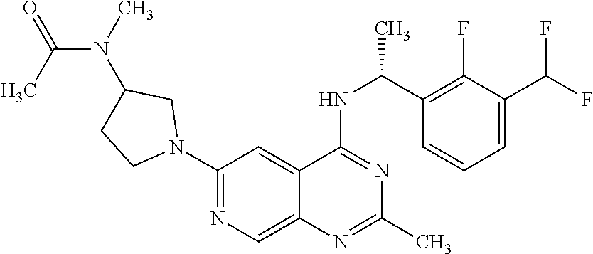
N1(C2=NC=C3C(=C2)C(NC(C2=C(F)C(C(F)F)=CC=C2)C)=NC(C)=N3)CC(N(C)C(=O)C)CC1
